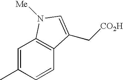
C1=C(C)C=CC2=C1N([Me])C=C2C[CO2H]
